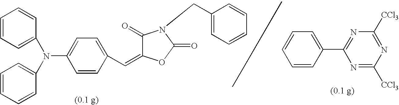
C1=CC(C=C2C(=O)N(CC3=CC=CC=C3)C(=O)O2)=CC=C1N(C1=CC=CC=C1)C1=CC=CC=C1.N1=C([CCl3])N=C([CCl3])N=C1C1=CC=CC=C1
